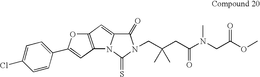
C12=C(C=C(C3=CC=C(Cl)C=C3)O1)N1C(=C2)C(=O)N(CC(CC(N(CC(OC)=O)C)=O)(C)C)C1=S
